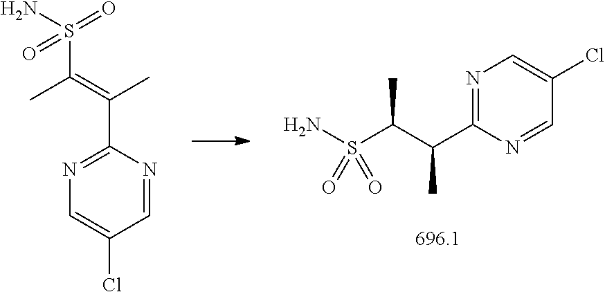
NS(C(C(C1=NC=C(Cl)C=N1)C)C)(=O)=O.C1=NC(C(=C(C)S(N)(=O)=O)C)=NC=C1Cl
